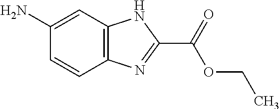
C1=CC2=C(C=C1N)NC(C(=O)OCC)=N2
